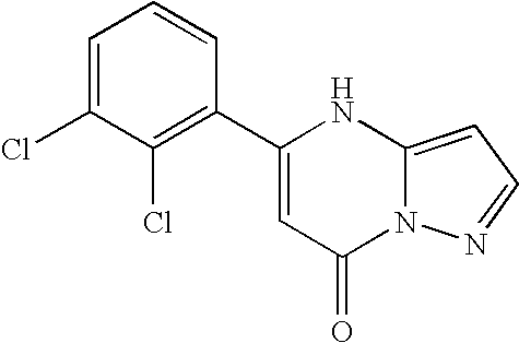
C1(C2=C(Cl)C(Cl)=CC=C2)=CC(=O)N2C(=CC=N2)N1
